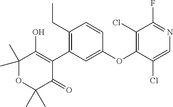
C1(CC)=C(C2=C(O)C(C)(C)OC(C)(C)C2=O)C=C(OC2=C(Cl)C(F)=NC=C2Cl)C=C1
